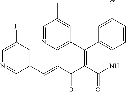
C1=C(F)C=C(C=CC(C2=C(C3=CN=CC(C)=C3)C3=C(NC2=O)C=CC(Cl)=C3)=O)C=N1
